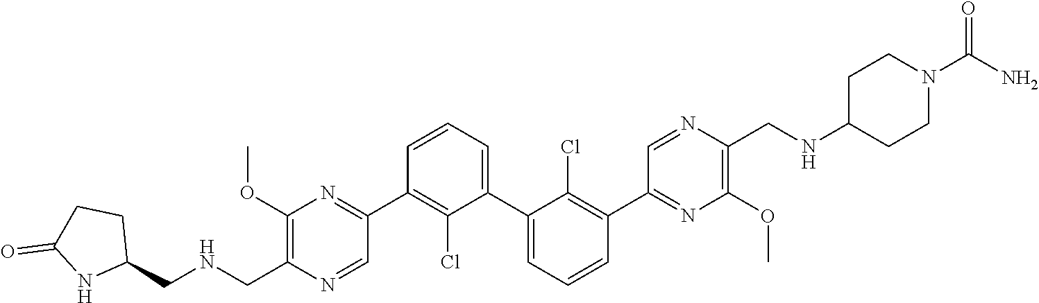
C1(OC)=C(CNCC2CCC(=O)N2)N=CC(C2=C(Cl)C(C3=CC=CC(C4=NC(OC)=C(CNC5CCN(C(=O)N)CC5)N=C4)=C3Cl)=CC=C2)=N1
